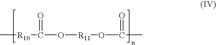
C[R10]C(O[R11]OC(C)=O)=O
